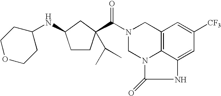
C1COCCC1NC1CC(C(N2CC3=C4N(C(=O)NC4=CC([CF3])=C3)C2)=O)(C(C)C)CC1
